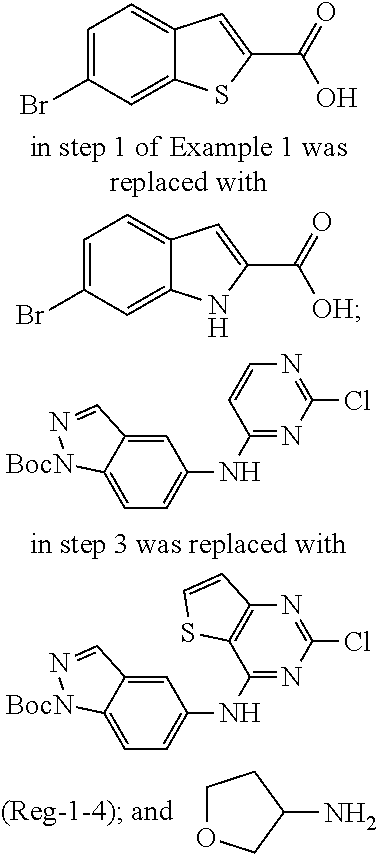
C1OCC(N)C1.C12=CC=C(NC3=NC(Cl)=NC4=C3SC=C4)C=C1C=N[BocN]2.C1=C(Br)C=C2C(=C1)C=C(C(=O)O)S2.C1=C(Br)C=C2C(=C1)C=C(C(=O)[OH])N2.C12=CC=C(NC3=NC(Cl)=NC=C3)C=C1C=N[BocN]2
